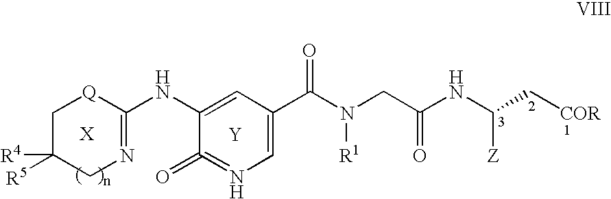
[X].[Y].C1(NC2=CC(C(N(CC(NC(C[COR])[Z])=O)[R1])=O)=CN=C2=O)=NCC([R4])([R5])C[Q]1
